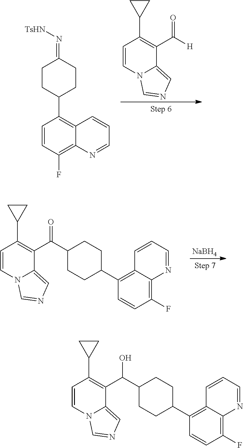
C1=CN2C(=CN=C2)C(C(=O)[H])=C1C1CC1.C1=CC(F)=C2C(=C1C1CCC(=N[TsHN])CC1)C=CC=N2.[NaBH4].C1=CN2C(=CN=C2)C(C(=O)C2CCC(C3=C4C(=C(F)C=C3)N=CC=C4)CC2)=C1C1CC1.C1=CN2C(=CN=C2)C(C(O)C2CCC(C3=C4C(=C(F)C=C3)N=CC=C4)CC2)=C1C1CC1
